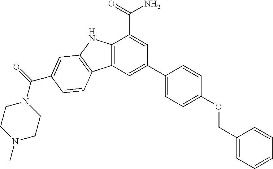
C12=C(C=C(C3=CC=C(OCC4=CC=CC=C4)C=C3)C=C1C(=O)N)C1=C(N2)C=C(C(=O)N2CCN(C)CC2)C=C1
